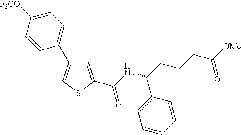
C1=C(C(NC(CCCC([OMe])=O)C2=CC=CC=C2)=O)SC=C1C1=CC=C([F3CO])C=C1
